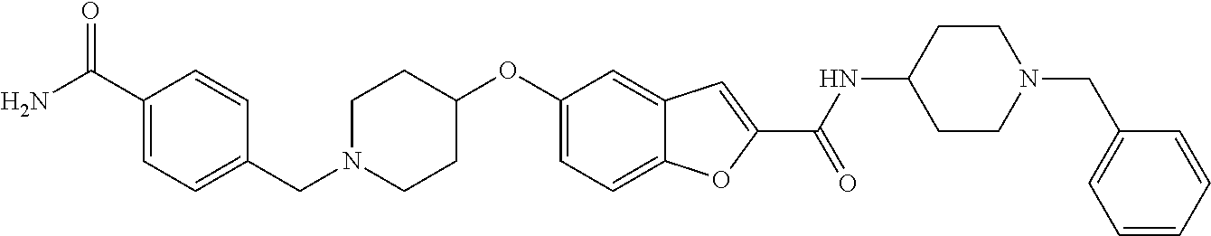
C1=C2C(=CC(OC3CCN(CC4=CC=C(C(N)=O)C=C4)CC3)=C1)C=C(C(=O)NC1CCN(CC3=CC=CC=C3)CC1)O2
